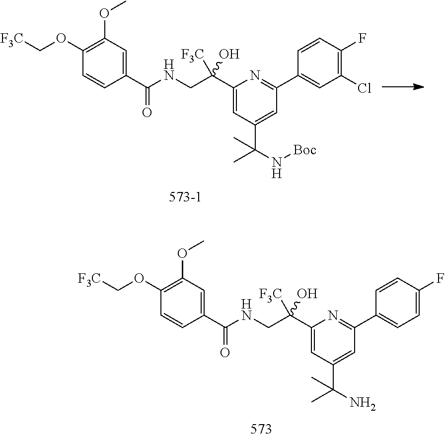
[F3C]COC1=C(OC)C=C(C(NCC(C2=CC(C(N)(C)C)=CC(C3=CC=C(F)C=C3)=N2)([F3C])O)=O)C=C1.[F3C]COC1=C(OC)C=C(C(NCC(C2=CC(C(N[Boc])(C)C)=CC(C3=CC(Cl)=C(F)C=C3)=N2)([F3C])O)=O)C=C1
